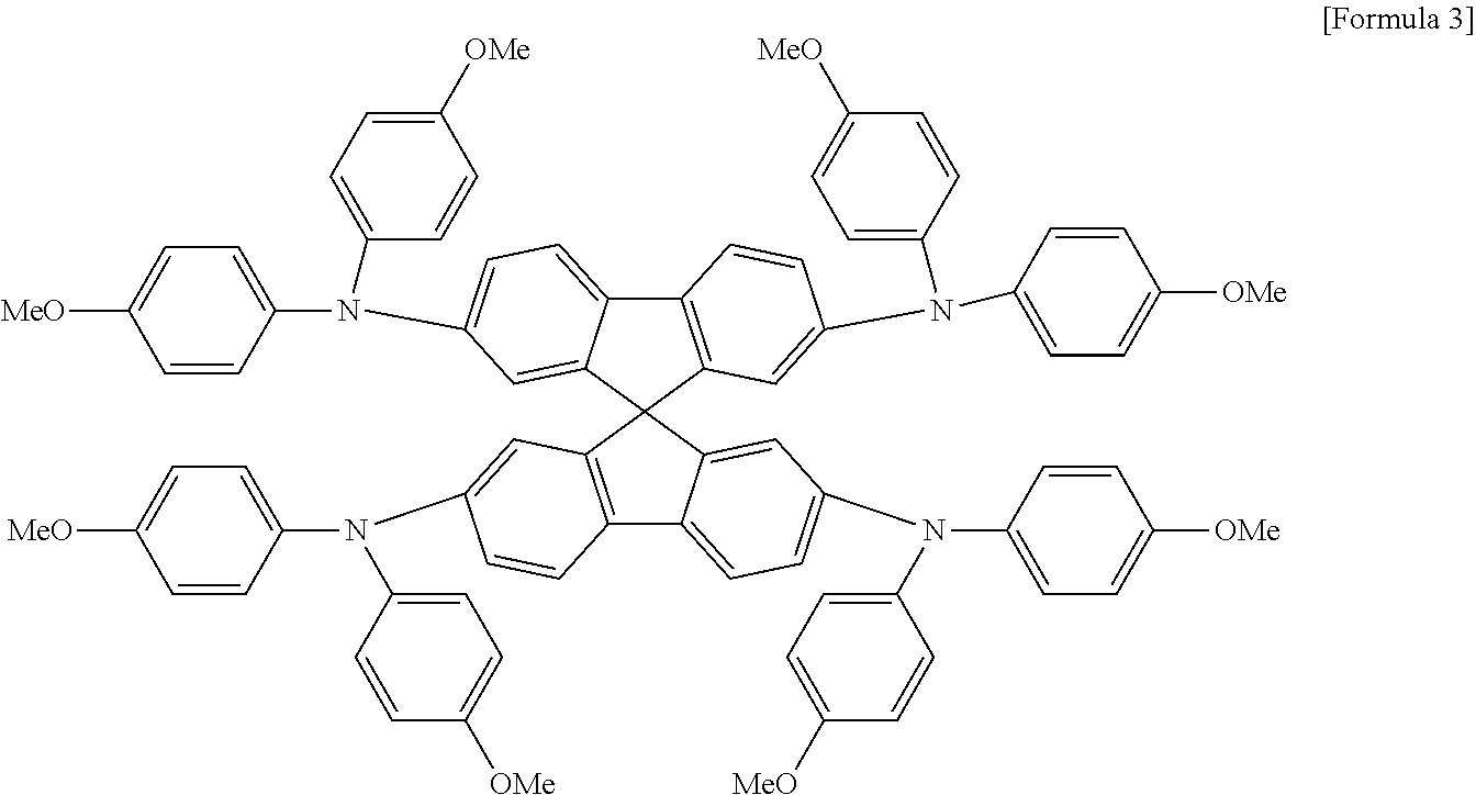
C12=C(C3(C4=CC(N(C5=CC=C([OMe])C=C5)C5=CC=C([MeO])C=C5)=CC=C14)C1=C(C4=CC=C(N(C5=CC=C([MeO])C=C5)C5=CC=C([OMe])C=C5)C=C34)C=CC(N(C3=CC=C([OMe])C=C3)C3=CC=C([MeO])C=C3)=C1)C=C(N(C1=CC=C([MeO])C=C1)C1=CC=C([OMe])C=C1)C=C2
